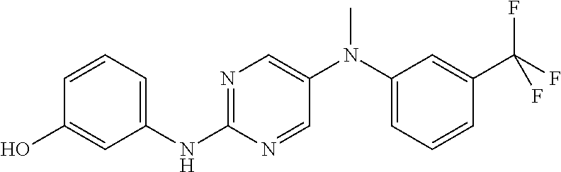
OC1=CC(NC2=NC=C(N(C3=CC=CC(C(F)(F)F)=C3)C)C=N2)=CC=C1
